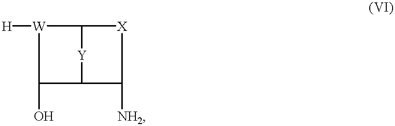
[H][W]1C2[Y]C(C1O)C([NH2])[X]2
